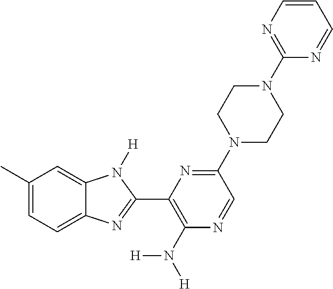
C1(C)=CC=C2C(=C1)N([H])C(C1=C(N([H])[H])N=CC(N3CCN(C4=NC=CC=N4)CC3)=N1)=N2
